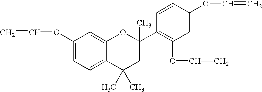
C=COC1=CC=C2C(=C1)OC(C)(C1=C(OC=C)C=C(OC=C)C=C1)CC2(C)C
